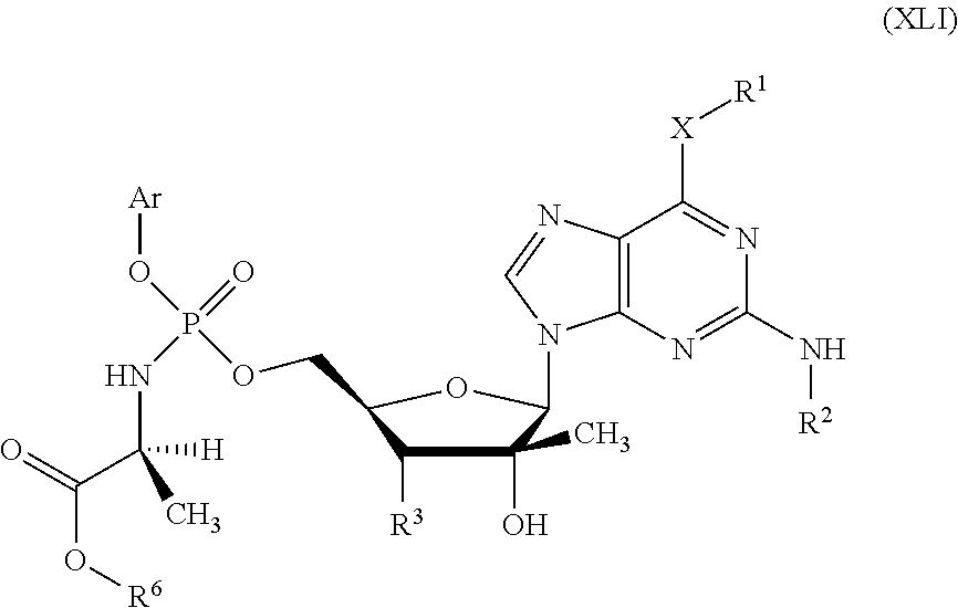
C1(O)(C)C([R3])C(COP(O[Ar])(=O)NC(C(O[R6])=O)([H])C)OC1N1C2=C(N=C1)C([X][R1])=NC(N[R2])=N2
